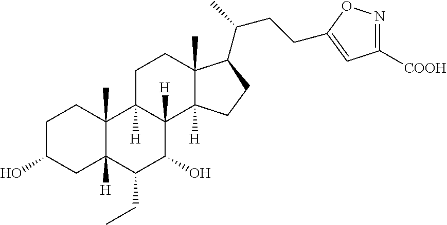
C1C(O)CC2([H])C(C)(C1)C1([H])C([H])(C(O)C2CC)C2([H])C(C)(CC1)C(C(CCC1=CC([COOH])=NO1)C)CC2
